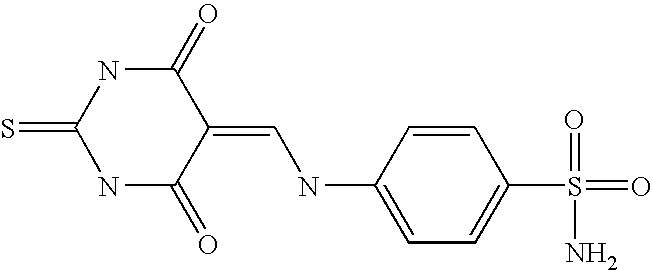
S=C1NC(=O)C(=CNC2=CC=C(S(=O)(N)=O)C=C2)C(=O)N1
